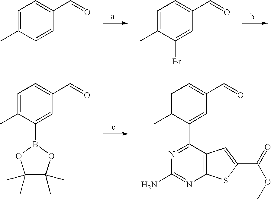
C1=C(C)C=CC(C=O)=C1.C1=C(C)C(Br)=CC(C=O)=C1.C1=C(C)C(B2OC(C)(C)C(C)(C)O2)=CC(C=O)=C1.C1=C(C)C(C2=NC(N)=NC3=C2C=C(C(=O)OC)S3)=CC(C=O)=C1
